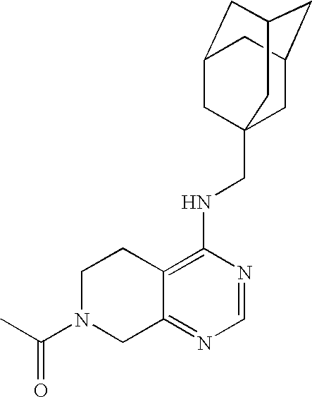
C12=C(NCC34CC5CC(CC(C3)C5)C4)N=CN=C1CN(C(C)=O)CC2
